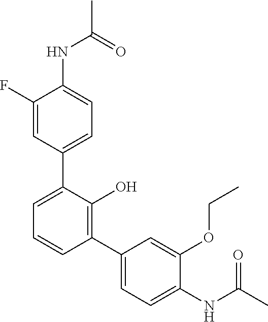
C1(C2=CC=CC(C3=CC=C(NC(C)=O)C(OCC)=C3)=C2O)=CC=C(NC(C)=O)C(F)=C1
